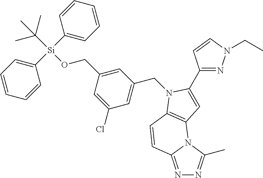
N1=C2N(C(C)=N1)C1=C(C=C2)N(CC2=CC(Cl)=CC(CO[Si](C(C)(C)C)(C3=CC=CC=C3)C3=CC=CC=C3)=C2)C(C2=NN(CC)C=C2)=C1
